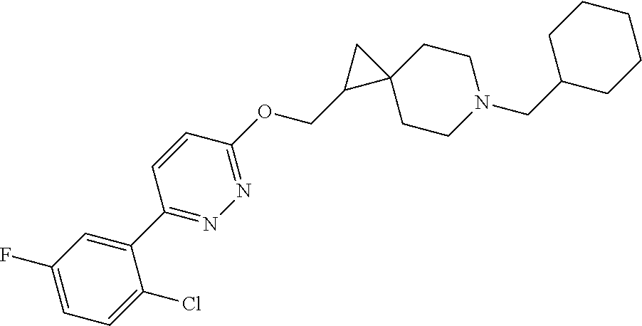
C1(F)=CC=C(Cl)C(C2=NN=C(OCC3C4(CCN(CC5CCCCC5)CC4)C3)C=C2)=C1
